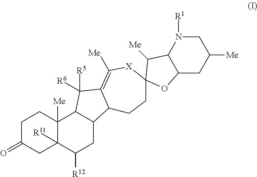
C1C(=O)CC2([R11])C([Me])(C1)C1C(CC2[R12])C2C(=C([Me])[X]C3(CC2)C([Me])C2C(CC([Me])CN2[R1])O3)C1([R5])[R6]
